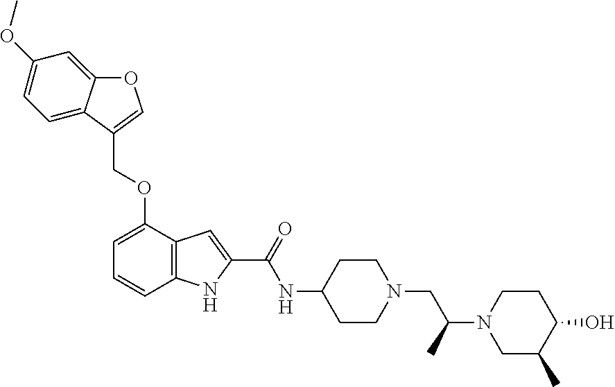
O(C1=CC=CC2=C1C=C(C(NC1CCN(CC(N3CCC(O)C(C)C3)C)CC1)=O)N2)CC1=COC2=CC(OC)=CC=C12
